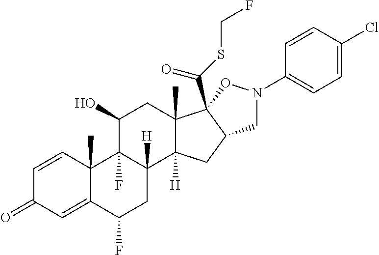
C1=CC2(C)C(=CC1=O)C(F)CC1([H])C2(F)C(O)CC2(C)C1([H])CC1C2(C(SCF)=O)ON(C2=CC=C(Cl)C=C2)C1
